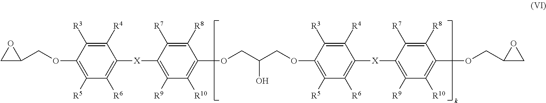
C1C(COC2=C([R5])C([R6])=C([X]C3=C([R9])C([R10])=C(OCC(COC4=C([R5])C([R6])=C([X]C5=C([R9])C([R10])=C(OCC6CO6)C([R8])=C5[R7])C([R4])=C4[R3])O)C([R8])=C3[R7])C([R4])=C2[R3])O1
